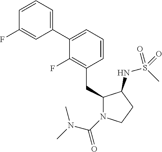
C1(CC2N(C(=O)N(C)C)CCC2NS(C)(=O)=O)=C(F)C(C2=CC=CC(F)=C2)=CC=C1
